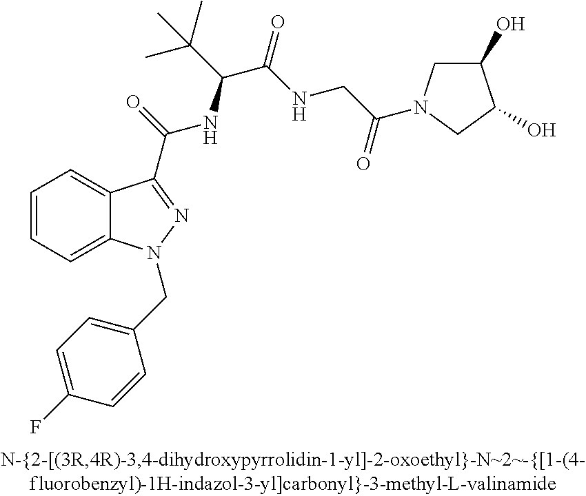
C1=CC=C2C(=C1)C(C(=O)NC(C(C)(C)C)C(=O)NCC(=O)N1CC(O)C(O)C1)=NN2CC1=CC=C(F)C=C1
